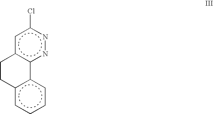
c12ccccc1-c1c(cc(Cl)nn1)CC2
